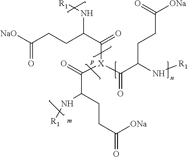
O=C([X](C(C(N[R1])CCC([ONa])=O)=O)C(C(N[R1])CCC([NaO])=O)=O)C(CCC(=O)[ONa])N[R1]
